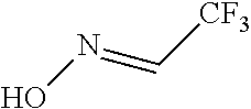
N(=C[CF3])O
